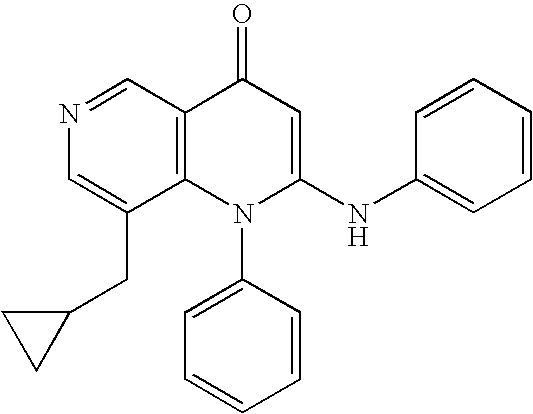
N1=CC2=C(C(CC3CC3)=C1)N(C1=CC=CC=C1)C(NC1=CC=CC=C1)=CC2=O
